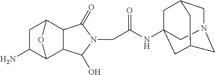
C1N2CC3CC(NC(CN4C(=O)C5C6CC(N)C(C5C4O)O6)=O)(CC1C3)C2
